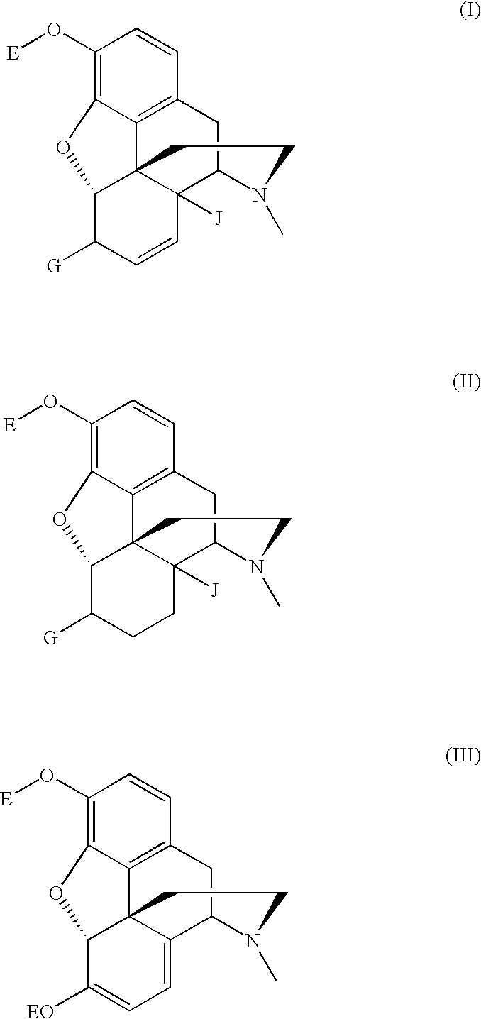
C1(O[E])=C2C3=C(C=C1)CC1C4([J])C3(C(C([G])C=C4)O2)CCN1C.C1(O[E])=C2C3=C(C=C1)CC1C4([J])C3(C(C([G])CC4)O2)CCN1C.C1(O[E])=C2C3=C(C=C1)CC1C4=CC=C([EO])C(C34CCN1C)O2
